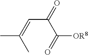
C(C(=O)C(=O)[OR8])=C(C)C
